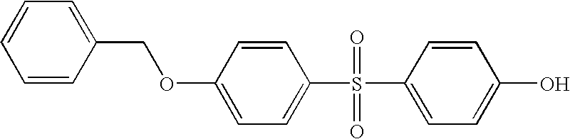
C1=CC(COC2=CC=C(S(C3=CC=C(O)C=C3)(=O)=O)C=C2)=CC=C1
